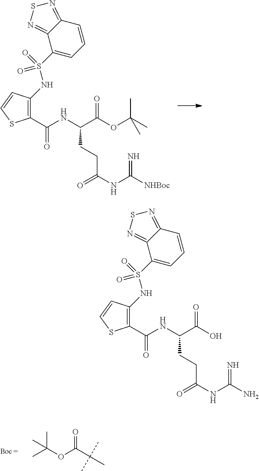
CC(OC(C(C)(C)C)=O)(C)C.C1(C(NC(C(OC(C)(C)C)=O)CCC(NC([NHBoc])=N)=O)=O)=C(NS(C2=CC=CC3=NSN=C32)(=O)=O)C=CS1.C1(C(NC(C(O)=O)CCC(NC(N)=N)=O)=O)=C(NS(C2=CC=CC3=NSN=C32)(=O)=O)C=CS1
